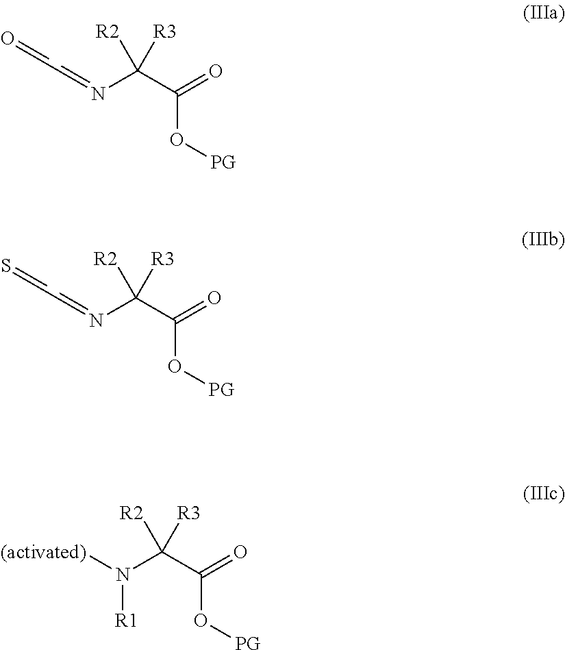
C(=NC(C(=O)O[PG])([R2])[R3])C=O.C(=NC(C(=O)O[PG])([R2])[R3])C=S.N(C(C(=O)O[PG])([R2])[R3])([(activated)])[R1]
